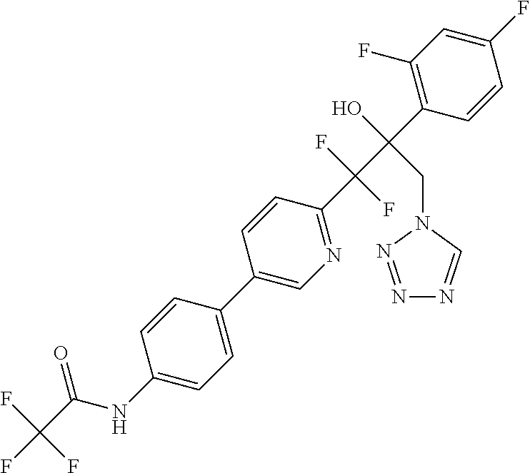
C1(C2=CN=C(C(C(C3=C(F)C=C(F)C=C3)(O)CN3C=NN=N3)(F)F)C=C2)=CC=C(NC(=O)C(F)(F)F)C=C1
